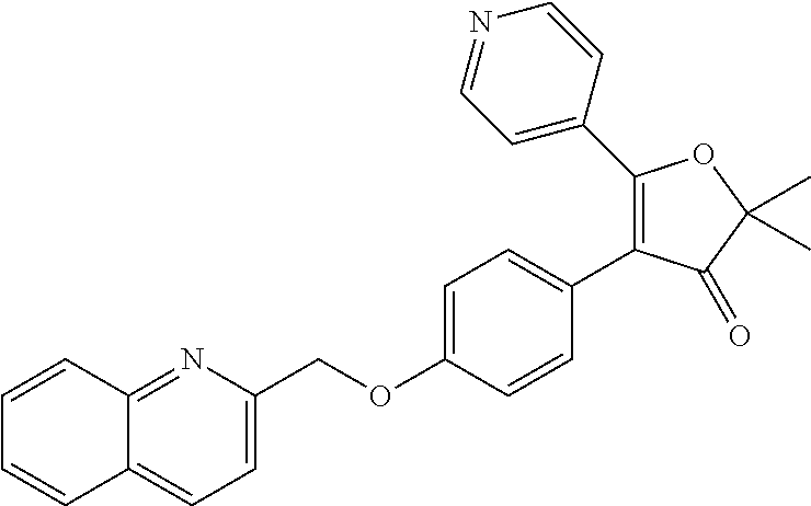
C1(C2=CC=NC=C2)=C(C2=CC=C(OCC3=CC=C4C=CC=CC4=N3)C=C2)C(=O)C(C)(C)O1
